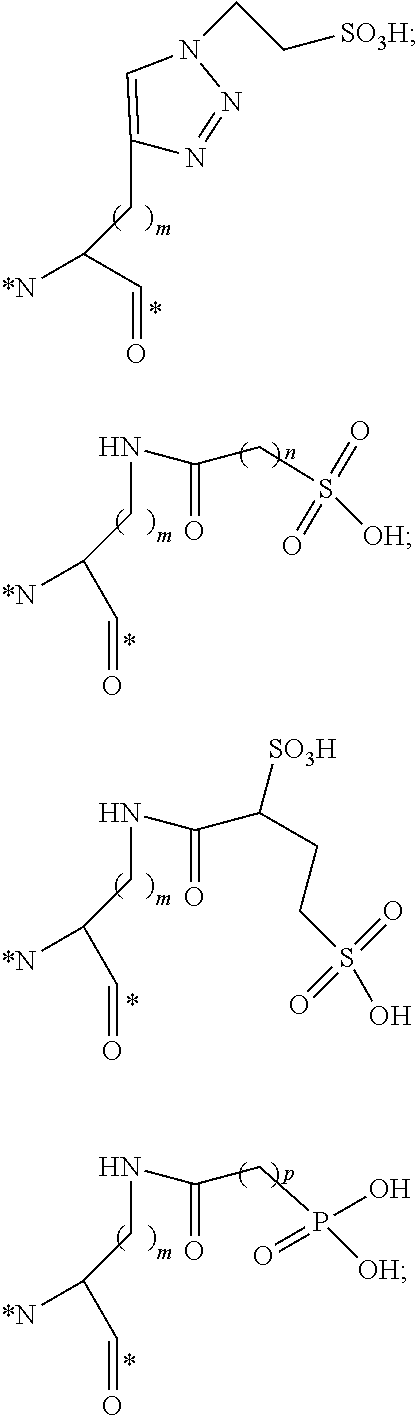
N(CC([*N])C=O)C(=O)C(CCS(=O)(=O)O)[SO3H].N(CC([*N])C=O)C(=O)CP(O)(=O)[OH].[*N]C(C=O)CC1=CN(CC[SO3H])N=N1.N(CC([*N])C=O)C(CS([OH])(=O)=O)=O
